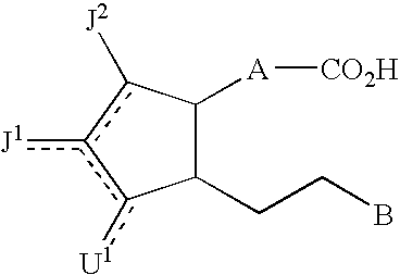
C1(CCB)C([A][CO2H])c([J2])c([J1])c1[U1]
